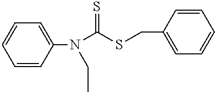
C1=CC(N(CC)C(SCC2=CC=CC=C2)=S)=CC=C1
